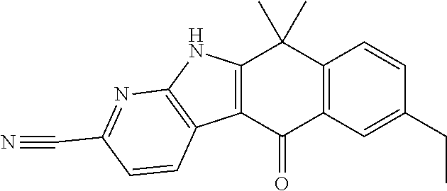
C12=C(C(=O)C3=C(C1(C)C)C=CC(CC)=C3)C1=C(N2)N=C(C#N)C=C1
